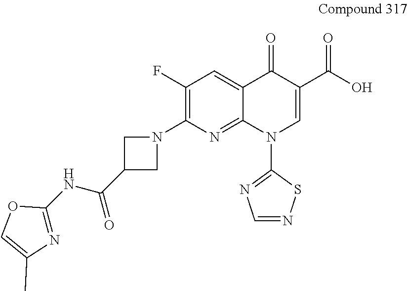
N1=C(NC(C2CN(C3=C(F)C=C4C(=N3)N(C3=NC=NS3)C=C(C(O)=O)C4=O)C2)=O)OC=C1C
